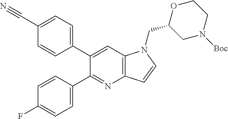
C1(C2=CC=C(C#N)C=C2)=CC2=C(N=C1C1=CC=C(F)C=C1)C=CN2CC1CN([Boc])CCO1
